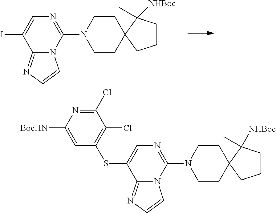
IC1=CN=C(N2CCC3(CC2)CCCC3([NHBoc])C)N2C1=NC=C2.S(C1=CN=C(N2CCC3(CC2)CCCC3([NHBoc])C)N2C1=NC=C2)C1=C(Cl)C(Cl)=NC([BocHN])=C1
